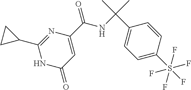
C1(C2CC2)=NC(C(=O)NC(C2=CC=C(S(F)(F)(F)(F)F)C=C2)(C)C)=CC(=O)N1
